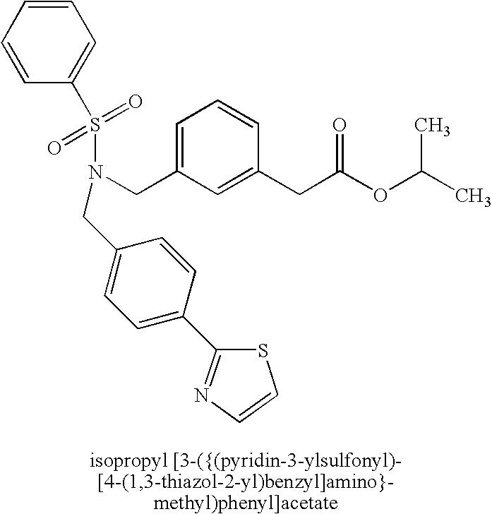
C1=CC(S(=O)(=O)N(CC2=CC=CC(CC(OC(C)C)=O)=C2)CC2=CC=C(C3=NC=CS3)C=C2)=CC=C1
